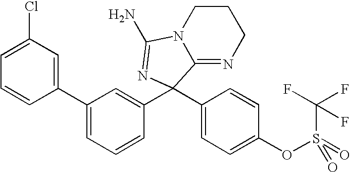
C1(C2=CC(Cl)=CC=C2)=CC=CC(C2(C3=CC=C(OS(=O)(=O)C(F)(F)F)C=C3)C3=NCCCN3C(N)=N2)=C1
